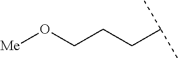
[Me]OCCCC(C)C
